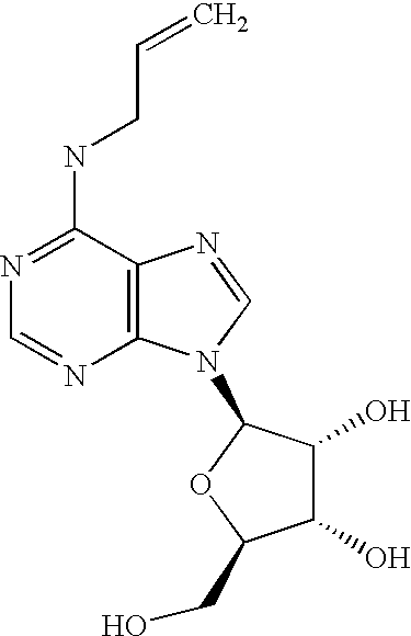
N1=C(NCC=C)C2=C(N=C1)N(C1C(O)C(O)C(CO)O1)C=N2
